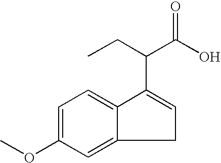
COC1=CC=C2C(=C1)CC=C2C(C(O)=O)CC
